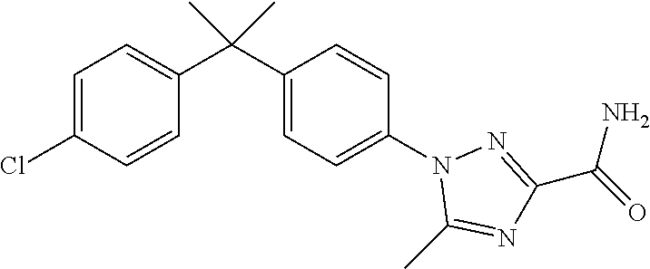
C1=C(Cl)C=CC(C(C2=CC=C(N3C(C)=NC(C(N)=O)=N3)C=C2)(C)C)=C1
